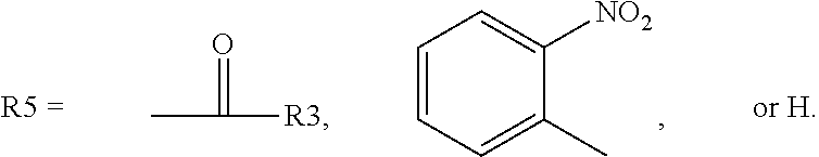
C1=CC=C(C)C([NO2])=C1.CC(=O)[R3]
